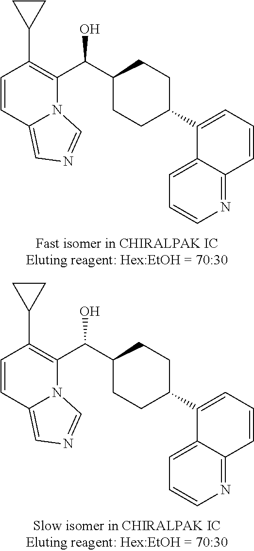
C1=CC2=NC=CC=C2C(C2CCC(C(C3=C(C4CC4)C=CC4=CN=CN34)O)CC2)=C1.C1=CC2=NC=CC=C2C(C2CCC(C(C3=C(C4CC4)C=CC4=CN=CN34)O)CC2)=C1
